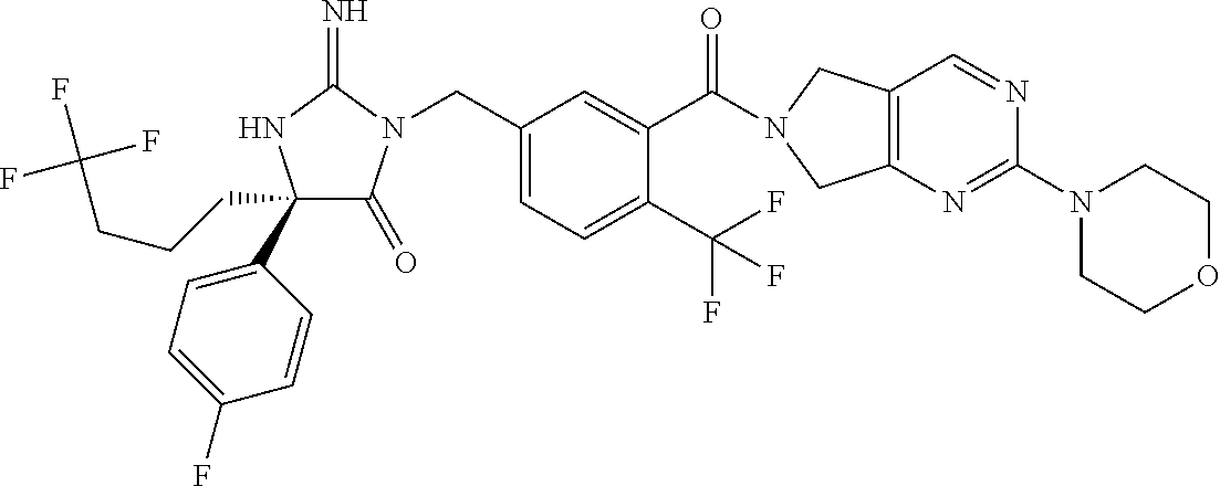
C1(CCCC(F)(F)F)(C2=CC=C(F)C=C2)C(=O)N(CC2=CC=C(C(F)(F)F)C(C(=O)N3CC4=C(C3)N=C(N3CCOCC3)N=C4)=C2)C(=N)N1
